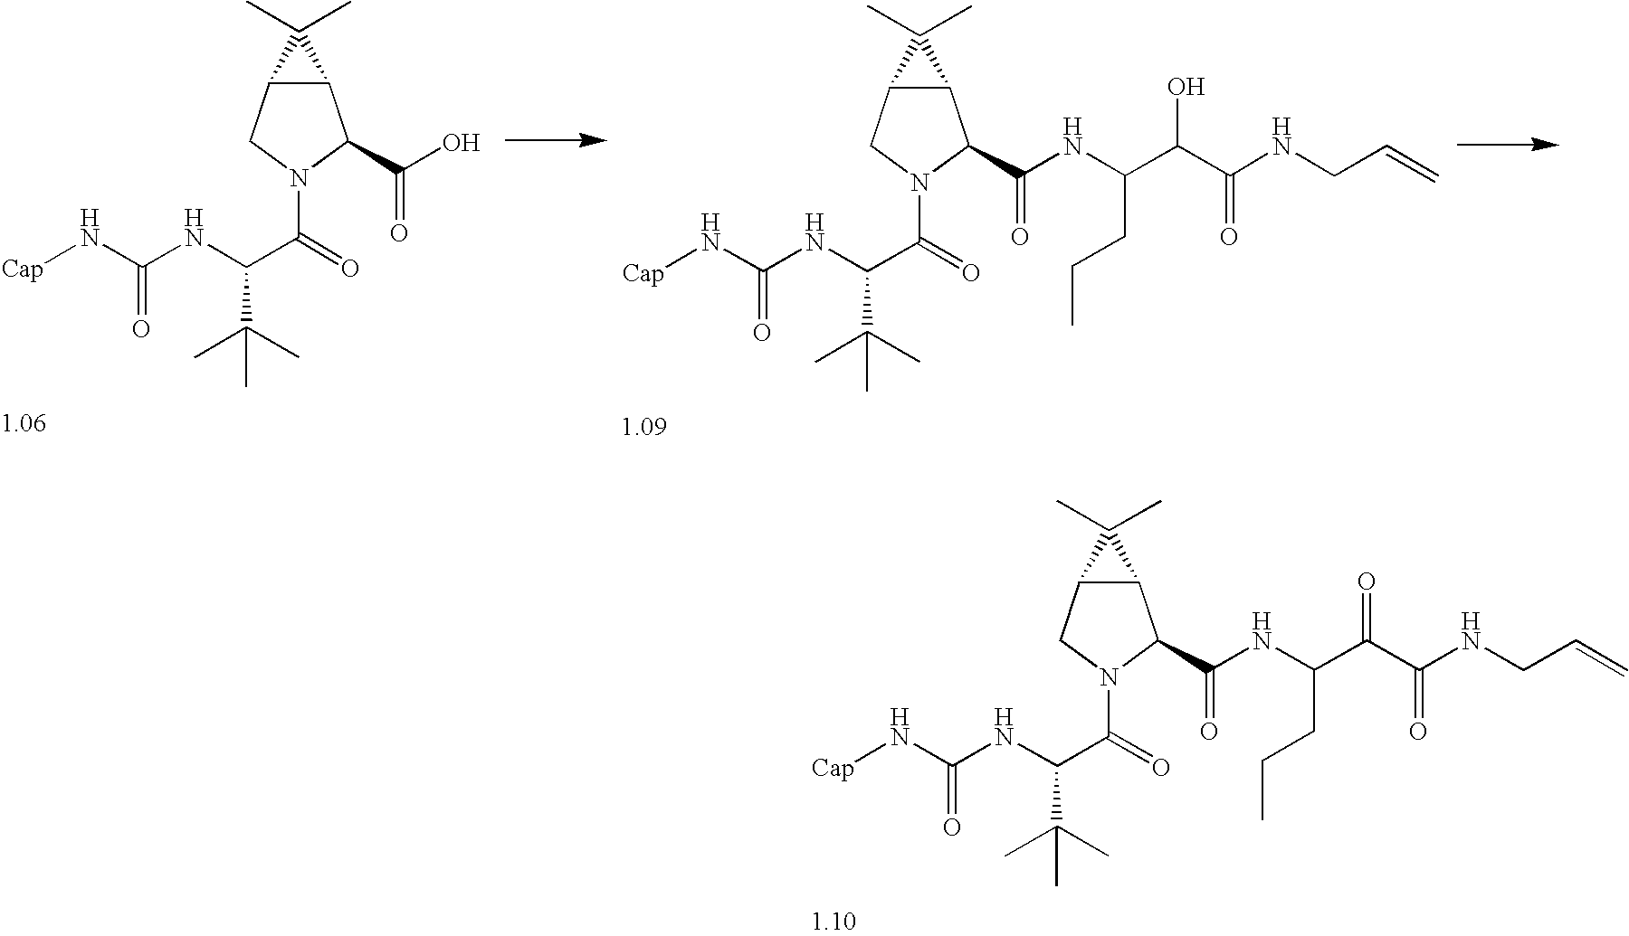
C(C(=O)N1C(C(O)=O)C2C(C1)C2(C)C)(NC(N[Cap])=O)C(C)(C)C.C(C(=O)N1C(C(NC(C(C(NCC=C)=O)O)CCC)=O)C2C(C1)C2(C)C)(NC(N[Cap])=O)C(C)(C)C.C(C(=O)N1C(C(NC(C(C(NCC=C)=O)=O)CCC)=O)C2C(C1)C2(C)C)(NC(N[Cap])=O)C(C)(C)C
